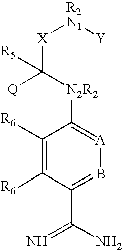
C1([R6])=C([R6])C(C(=N)N)=B[A]=C1[N2R2]C([Q])([R5])[X][R2N1][Y]
